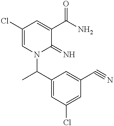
C1(Cl)=CN(C(C)C2=CC(Cl)=CC(C#N)=C2)C(=N)C(C(N)=O)=C1
